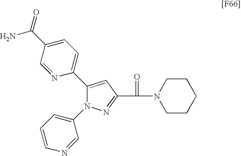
C1(C2=CC=C(C(N)=O)C=N2)=CC(C(=O)N2CCCCC2)=NN1C1=CC=CN=C1
